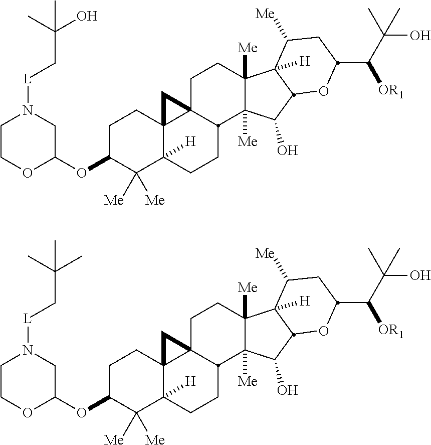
C1C(OC2CN([L]CC(O)(C)C)CCO2)C([Me])([Me])C2([H])C3(C1)C1(C(CC2)C2([Me])C([Me])(CC1)C1([H])C(C2O)OC(C(C(C)(O)C)[OR1])CC1[Me])C3.C1C(OC2CN([L]CC(C)(C)C)CCO2)C([Me])([Me])C2([H])C3(C1)C1(C(CC2)C2([Me])C([Me])(CC1)C1([H])C(C2O)OC(C(C(C)(O)C)[OR1])CC1[Me])C3
